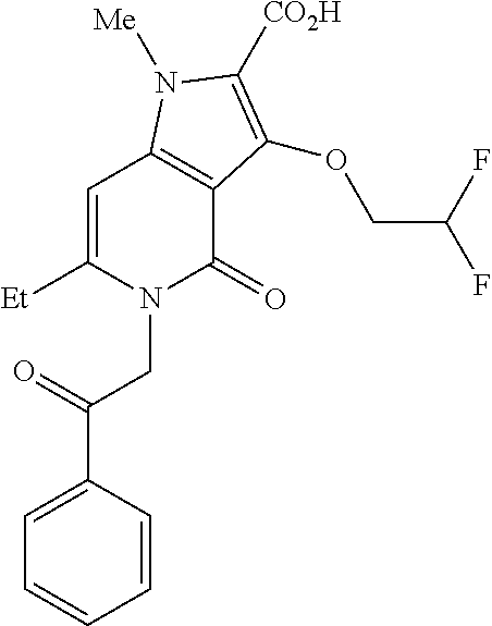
C1=C([Et])N(CC(C2=CC=CC=C2)=O)C(=O)C2=C1N([Me])C([CO2H])=C2OCC(F)F
